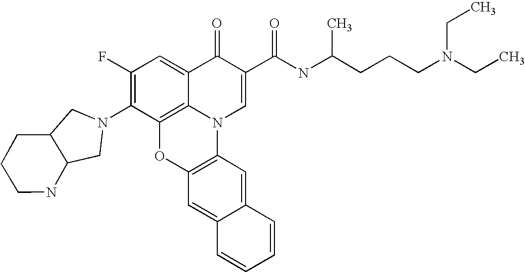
C1(F)=C(N2CC3C(C2)CCCN3)C2=C3C(=C1)C(=O)C(C(NC(CCCN(CC)CC)C)=O)=CN3C1=C(O2)C=C2C(=C1)C=CC=C2
